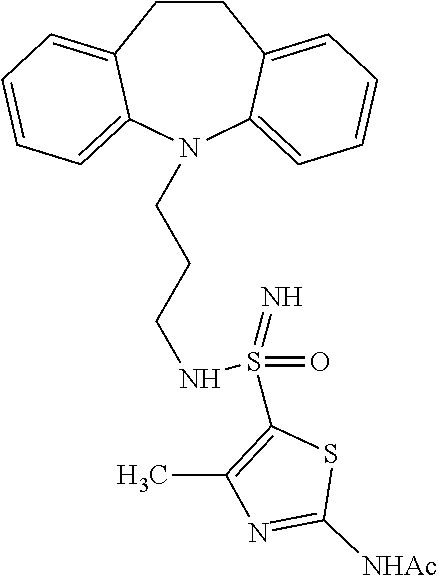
C1CC2=CC=CC=C2N(CCCNS(C2=C(C)N=C([NHAc])S2)(=O)=N)C2=CC=CC=C12
